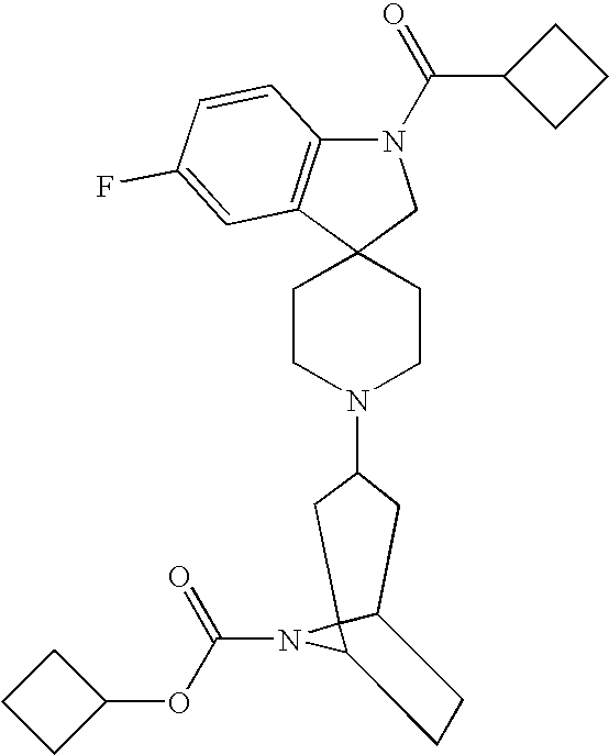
C1CN(C2CC3C4(N(C(=O)OC5CCC5)C4CC3)C2)CCC12CN(C(C1CCC1)=O)C1=C2C=C(F)C=C1
